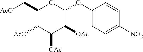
C1(C[AcO])C([AcO])C([OAc])C([OAc])C(OC2=CC=C([NO2])C=C2)O1
